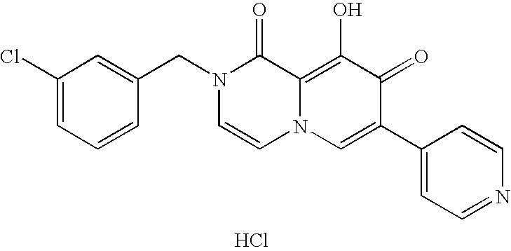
C1(Cl)=CC=CC(CN2C=CN3C(=C(O)C(=O)C(C4=CC=NC=C4)=C3)C2=O)=C1.Cl
